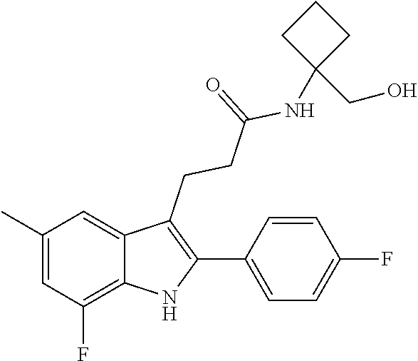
C1=C(C)C=C2C(CCC(=O)NC3(CO)CCC3)=C(C3=CC=C(F)C=C3)NC2=C1F
